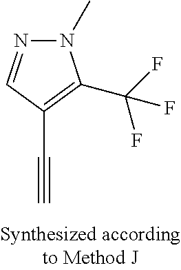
C#CC1=C(C(F)(F)F)N(C)N=C1
